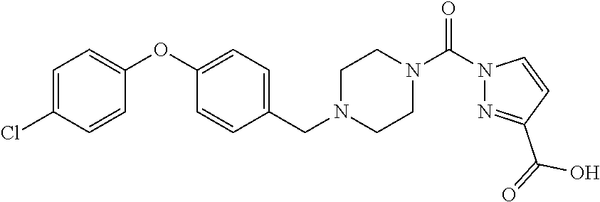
C1(Cl)=CC=C(OC2=CC=C(CN3CCN(C(N4N=C(C(O)=O)C=C4)=O)CC3)C=C2)C=C1
